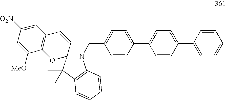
C1([O2N])=CC2=C(C([MeO])=C1)OC1(C=C2)N(CC2=CC=C(C3=CC=C(C4=CC=CC=C4)C=C3)C=C2)C2=C(C1(C)C)C=CC=C2
